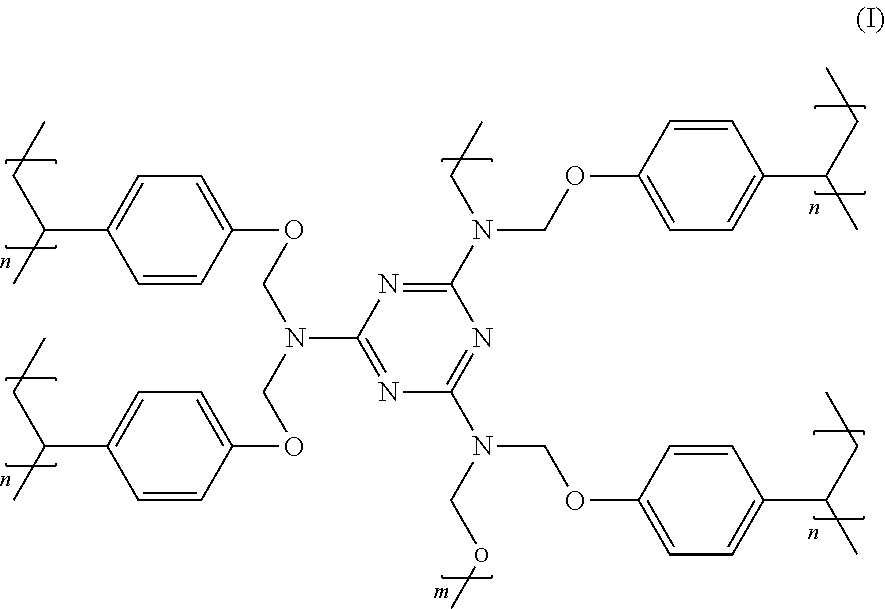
C1=CC(OCN(COC2=CC=C(C(C)CC)C=C2)C2=NC(N(COC)COC3=CC=C(C(C)CC)C=C3)=NC(N(CC)COC3=CC=C(C(C)CC)C=C3)=N2)=CC=C1C(C)CC
